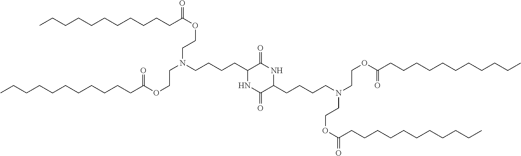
C(CCCCCCCC(OCCN(CCOC(CCCCCCCCCCC)=O)CCCCC1NC(=O)C(CCCCN(CCOC(=O)CCCCCCCCCCC)CCOC(CCCCCCCCCCC)=O)NC1=O)=O)CCC
